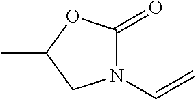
N1(C=C)C(=O)OC(C)C1
